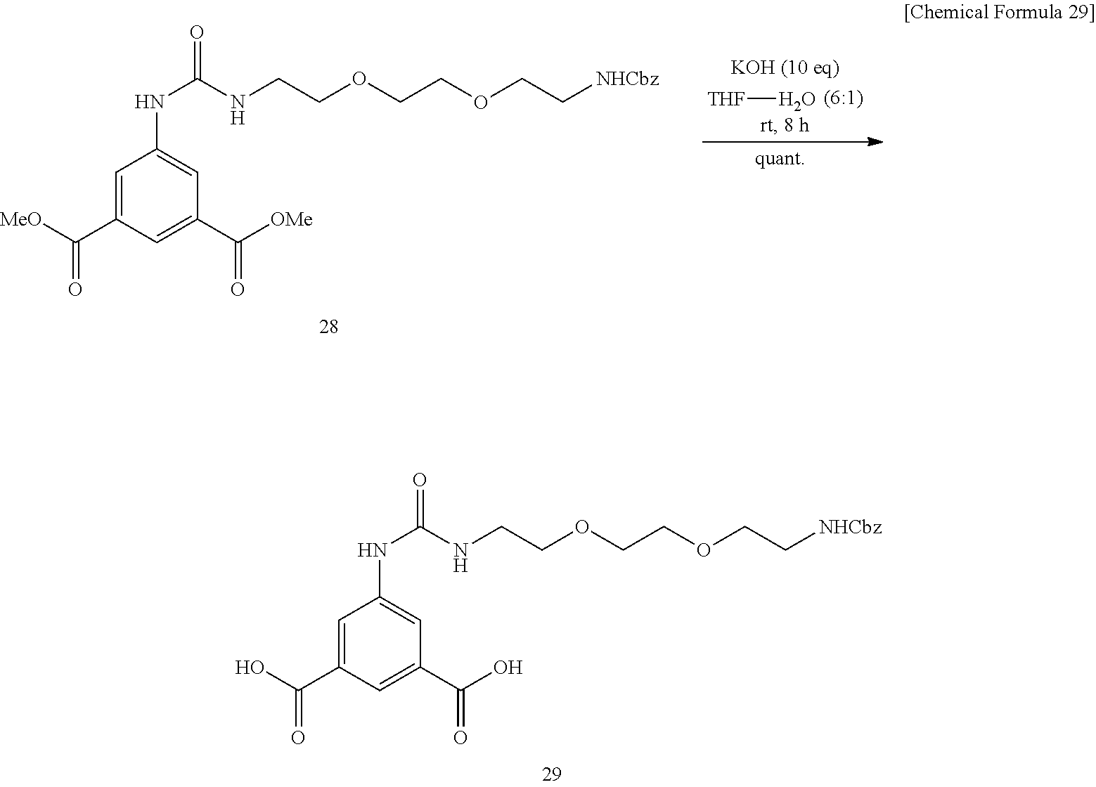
C1=C(C(O)=O)C=C(C(O)=O)C=C1NC(=O)NCCOCCOCC[NHCbz].[THF]O.C1=C(C([MeO])=O)C=C(C([OMe])=O)C=C1NC(=O)NCCOCCOCC[NHCbz]
